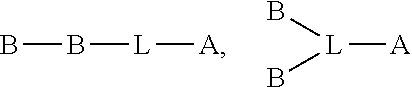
B([L][A])B.[L](B)(B)[A]
